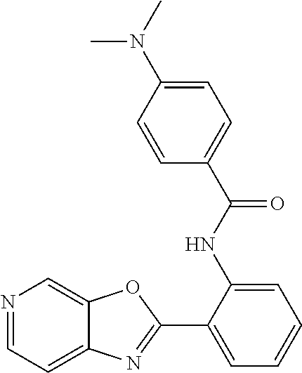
C1(NC(C2=CC=C(N(C)C)C=C2)=O)=CC=CC=C1C1=NC2=CC=NC=C2O1
